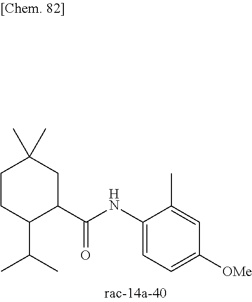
C1(NC(C2CC(C)(C)CCC2C(C)C)=O)=CC=C([OMe])C=C1C
